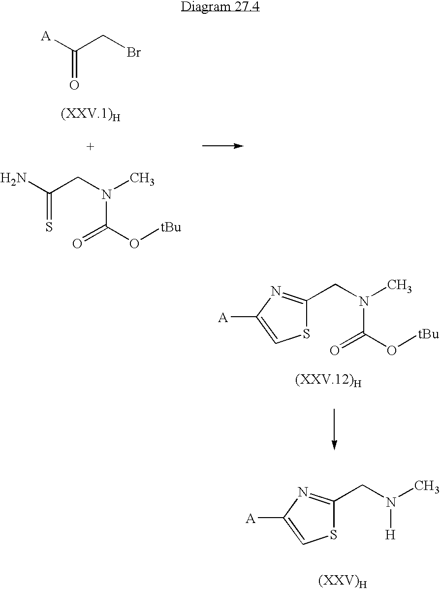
C1(CN(C)[H])=NC([A])=CS1.[A]C(CBr)=O.NC(CN(C)C(=O)O[tBu])=S.C1(CN(C)C(=O)O[tBu])=NC([A])=CS1
